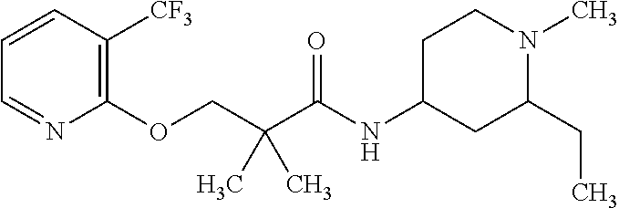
C1(OCC(C(NC2CC(CC)N(C)CC2)=O)(C)C)=C([CF3])C=CC=N1
